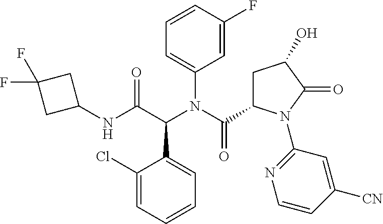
C1=CC(F)=CC(N(C(=O)C2CC(O)C(=O)N2C2=NC=CC([CN])=C2)C(C(NC2CC(F)(F)C2)=O)C2=CC=CC=C2Cl)=C1
